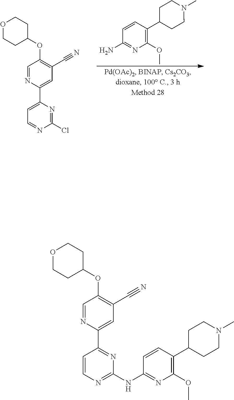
O(C1=C(C#N)C=C(C2=CC=NC(Cl)=N2)N=C1)C1CCOCC1.C1=CC(C2CCN(C)CC2)=C(OC)N=C1N.O(C1=C(C#N)C=C(C2=NC(NC3=NC(OC)=C(C4CCN(C)CC4)C=C3)=NC=C2)N=C1)C1CCOCC1
